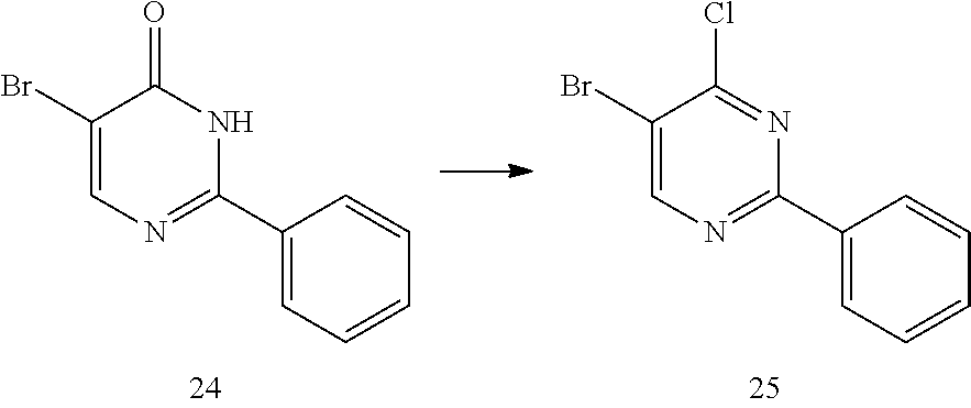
C1(Br)=CN=C(C2=CC=CC=C2)NC1=O.C1(Br)=CN=C(C2=CC=CC=C2)N=C1Cl
